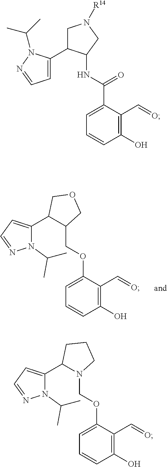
C1(C2=CC=NN2C(C)C)C(COC2=CC=CC(O)=C2C=O)COC1.N(C(C1=CC=CC(O)=C1C=O)=O)C1C(C2=CC=NN2C(C)C)CN([R14])C1.C1(C2=CC=NN2C(C)C)N(COC2=CC=CC(O)=C2C=O)CCC1
